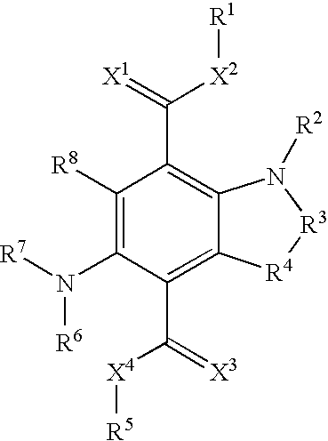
C1([R8])=C(N([R7])[R6])C(C(=[X3])[X4][R5])=C2C(=C1C(=[X1])[X2][R1])N([R2])[R3][R4]2
